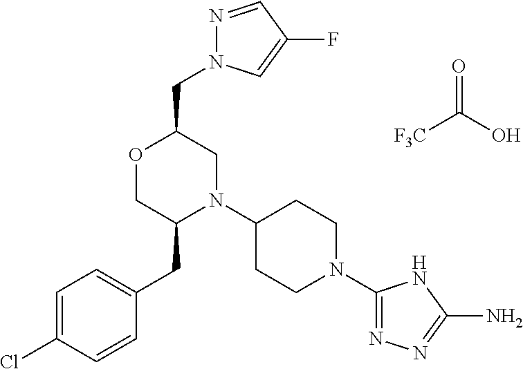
[F3C]C(O)=O.C(C1OCC(CC2=CC=C(Cl)C=C2)N(C2CCN(C3=NN=C(N)N3)CC2)C1)N1N=CC(F)=C1
